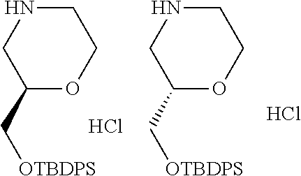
C1NCC(C[OTBDPS])OC1.C1NCC(C[OTBDPS])OC1.Cl.Cl
